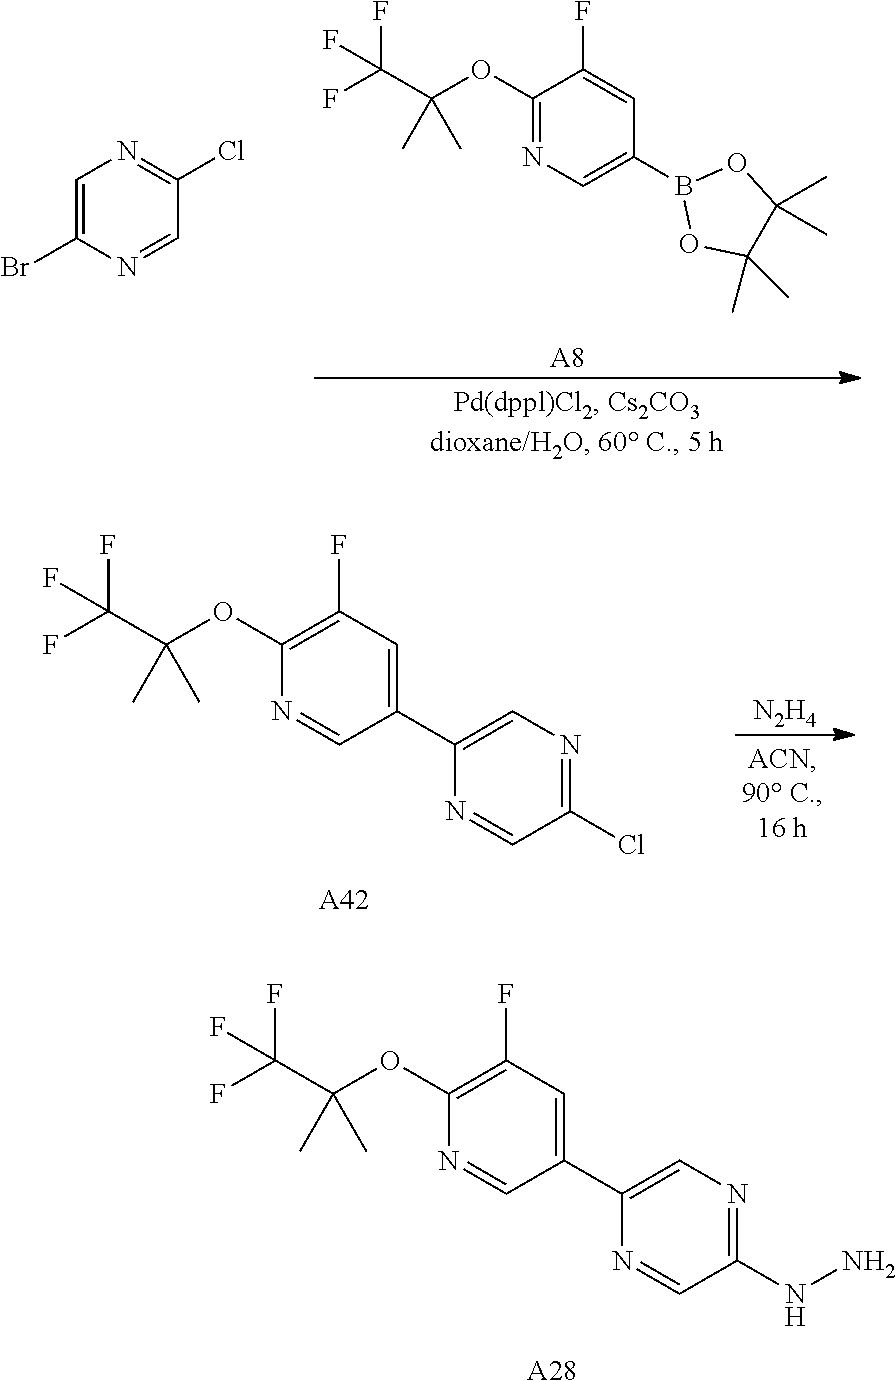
C1=C(Br)N=CC(Cl)=N1.[A8].FC(F)(F)C(OC1=NC=C(B2OC(C)(C)C(C)(C)O2)C=C1F)(C)C.[N2H4].FC(C(OC1=C(F)C=C(C2=CN=C(Cl)C=N2)C=N1)(C)C)(F)F.[A42].FC(C(OC1=C(F)C=C(C2=CN=C(NN)C=N2)C=N1)(C)C)(F)F.[A28]
